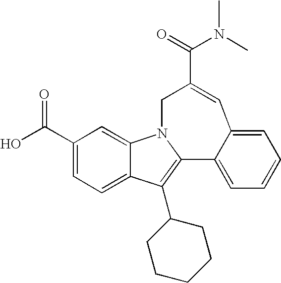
N(C(=O)C1=CC2=CC=CC=C2C2=C(C3CCCCC3)C3=CC=C(C(=O)O)C=C3N2C1)(C)C
